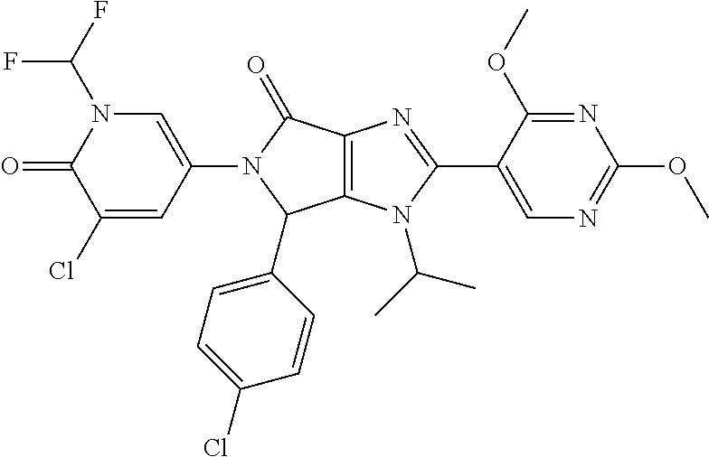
C1(Cl)=CC(N2C(C3=CC=C(Cl)C=C3)C3=C(C2=O)N=C(C2=CN=C(OC)N=C2OC)N3C(C)C)=CN(C(F)F)C1=O
